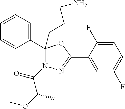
C1=C(F)C(C2=NN(C(C(OC)C)=O)C(CCCN)(C3=CC=CC=C3)O2)=CC(F)=C1
